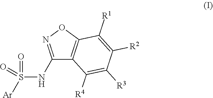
C1(NS(=O)(=O)[Ar])=NOC2=C1C([R4])=C([R3])C([R2])=C2[R1]
